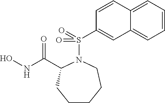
ONC(=O)C1N(S(=O)(=O)C2=CC3=CC=CC=C3C=C2)CCCCC1
